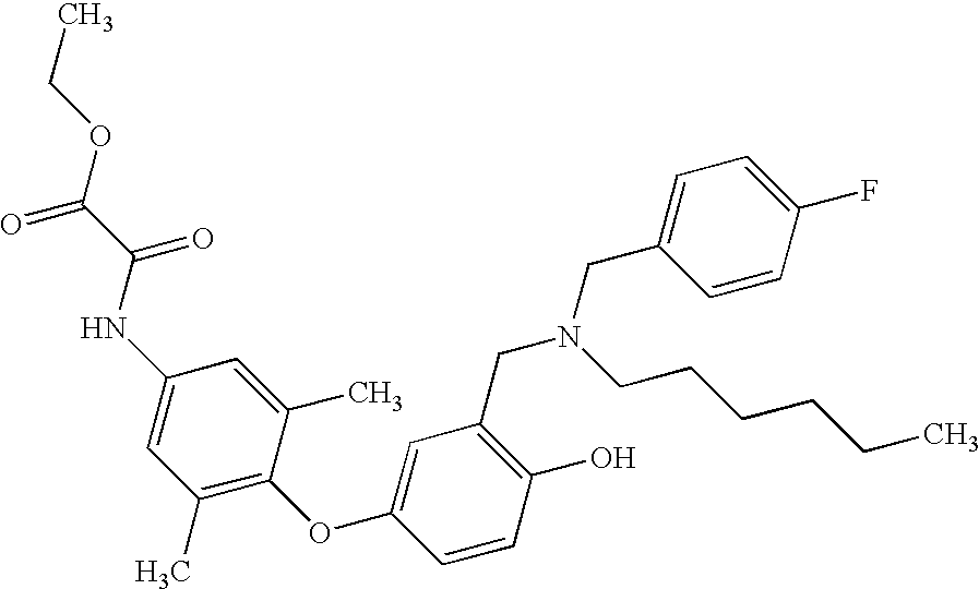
C1(O)=C(CN(CC2=CC=C(F)C=C2)CCCCCC)C=C(OC2=C(C)C=C(NC(C(OCC)=O)=O)C=C2C)C=C1
